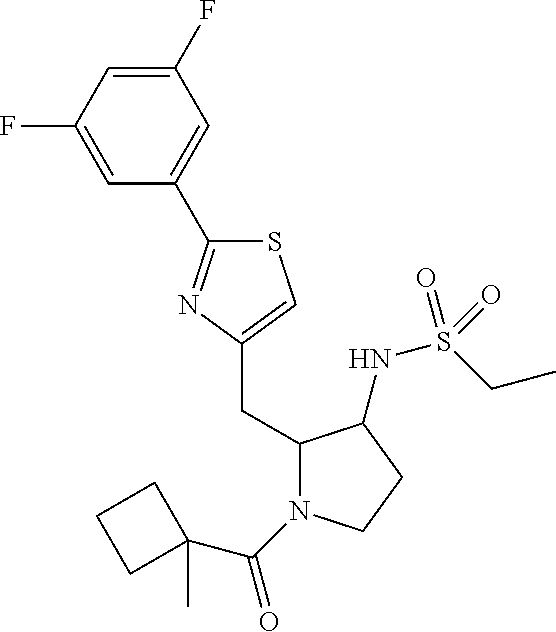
S1C(C2=CC(F)=CC(F)=C2)=NC(CC2N(C(C3(C)CCC3)=O)CCC2NS(=O)(CC)=O)=C1
